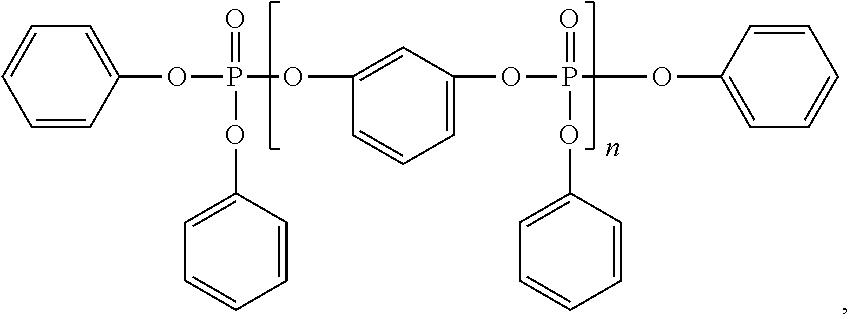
C1=CC=CC(OP(OC2=CC(OP(OC3=CC=CC=C3)(=O)OC3=CC=CC=C3)=CC=C2)(=O)OC2=CC=CC=C2)=C1
